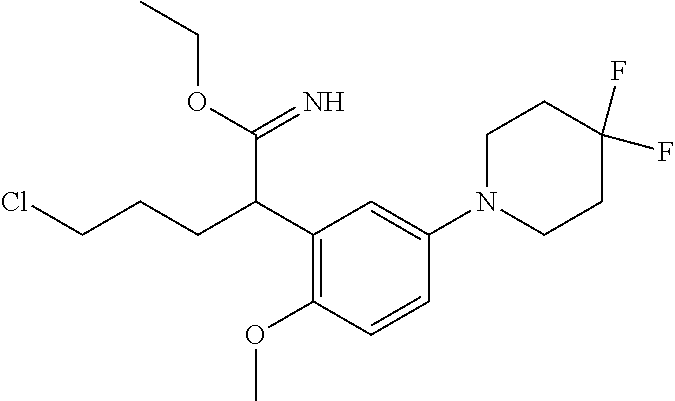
C1(C(CCCCl)C(=N)OCC)=C(OC)C=CC(N2CCC(F)(F)CC2)=C1
